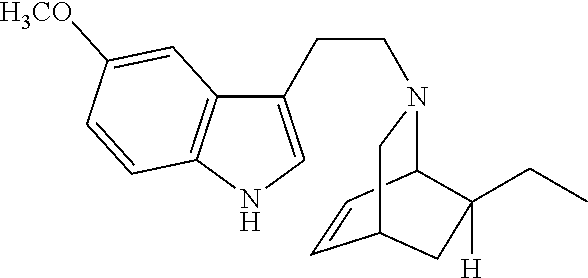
C1=CC2N(CCC3=CNC4=C3C=C([H3CO])C=C4)CC1CC2(CC)[H]
